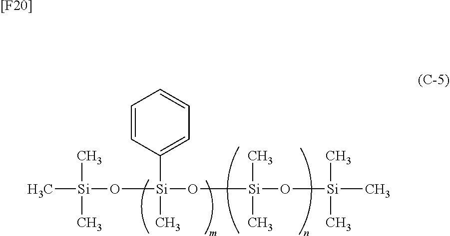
C[Si](C)(C)O[Si](O[Si](C)(C)O[Si](C)(C)C)(C)C1=CC=CC=C1.[[F20]]
